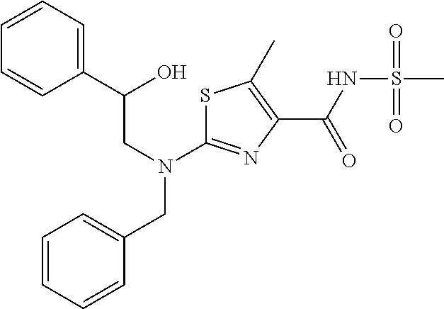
S1C(N(CC(C2=CC=CC=C2)O)CC2=CC=CC=C2)=NC(C(NS(C)(=O)=O)=O)=C1C
